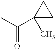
C(=O)(C)C1(C)CC1
